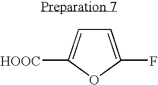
C1=C(F)OC([HOOC])=C1
